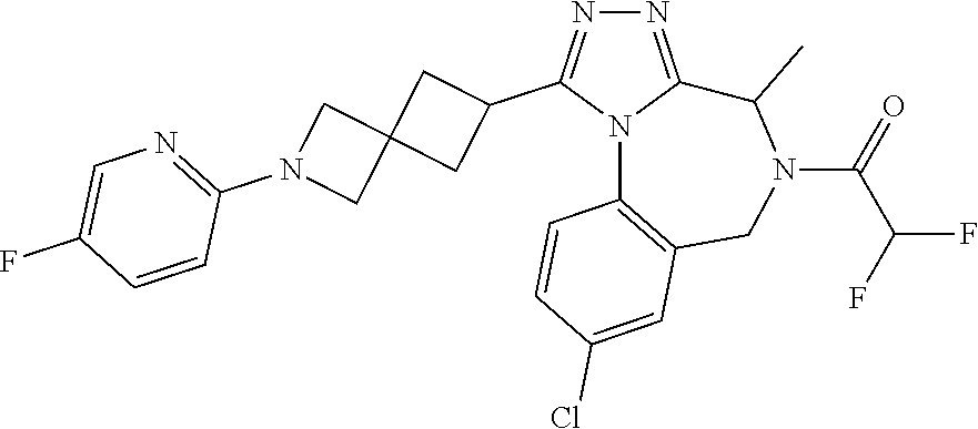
N1=C2N(C(C3CC4(C3)CN(C3=NC=C(F)C=C3)C4)=N1)C1=C(CN(C(=O)C(F)F)C2C)C=C(Cl)C=C1
